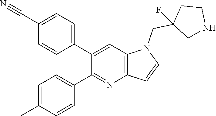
C1=C(C#N)C=CC(C2=CC3=C(N=C2C2=CC=C(C)C=C2)C=CN3CC2(F)CNCC2)=C1
